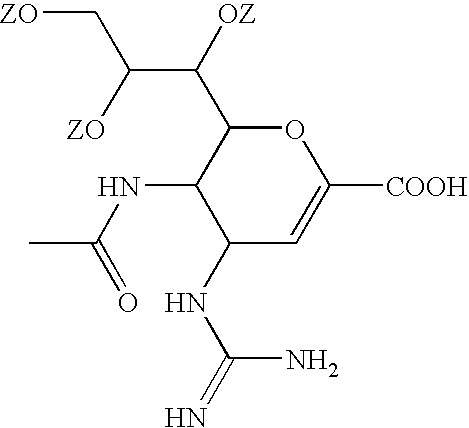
C1(C([OZ])C(C[ZO])[ZO])C(NC(C)=O)C(NC(N)=N)C=C([COOH])O1
